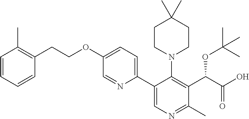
C(COC1=CC=C(C2=CN=C(C)C(C(C(O)=O)OC(C)(C)C)=C2N2CCC(C)(C)CC2)N=C1)C1=C(C)C=CC=C1
